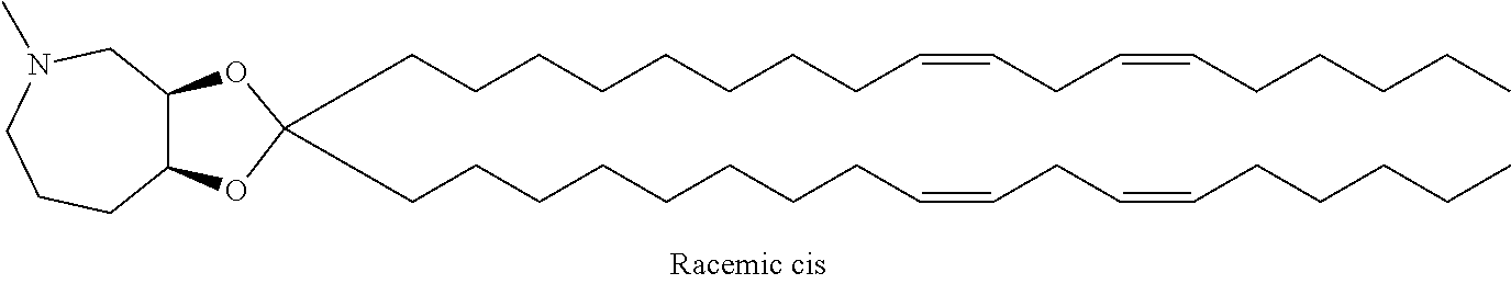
C12C(OC(CCCCCCCCC=CCC=CCCCCC)(CCCCCCCCC=CCC=CCCCCC)O1)CN(C)CCC2
